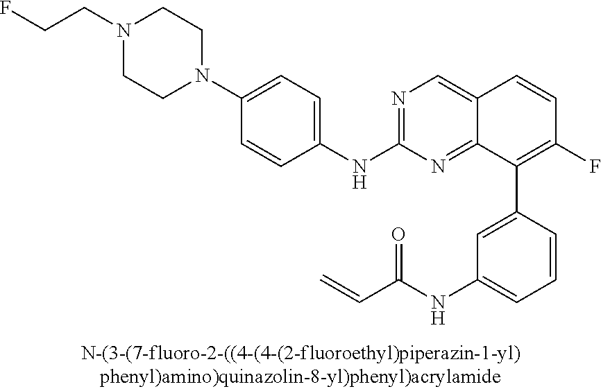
N1(C2=CC=C(NC3=NC=C4C(=N3)C(C3=CC(NC(C=C)=O)=CC=C3)=C(F)C=C4)C=C2)CCN(CCF)CC1
